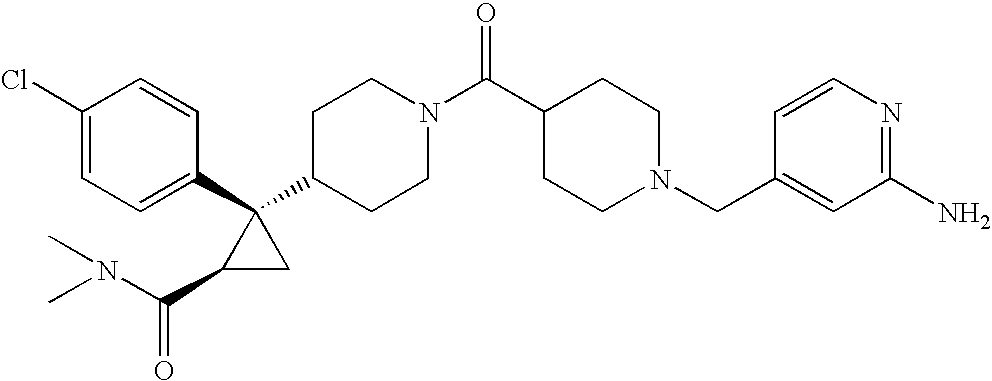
C1(Cl)=CC=C(C2(C3CCN(C(C4CCN(CC5=CC(N)=NC=C5)CC4)=O)CC3)C(C(N(C)C)=O)C2)C=C1
